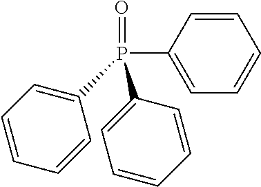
P(C1=CC=CC=C1)(=O)(C1=CC=CC=C1)C1=CC=CC=C1
